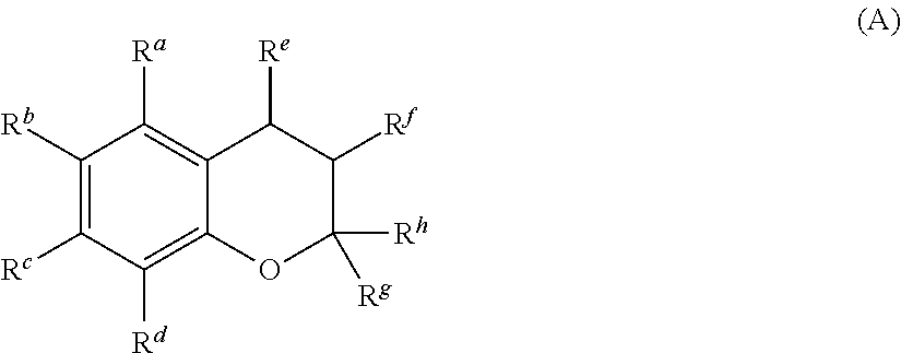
C1([Rb])=C([Rc])C([Rd])=C2C(=C1[Ra])C([Re])C([Rf])C([Rh])([Rg])O2
